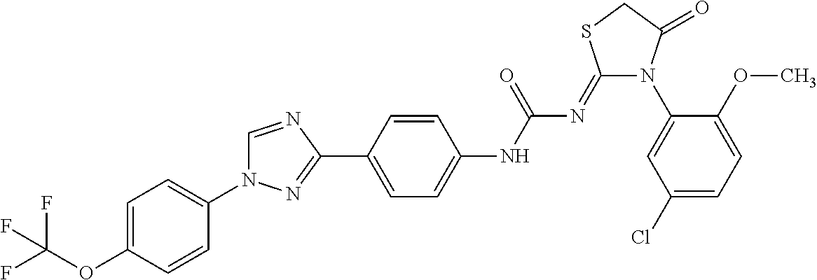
C1=C(OC(F)(F)F)C=CC(N2C=NC(C3=CC=C(NC(N=C4N(C5=CC(Cl)=CC=C5OC)C(=O)CS4)=O)C=C3)=N2)=C1
